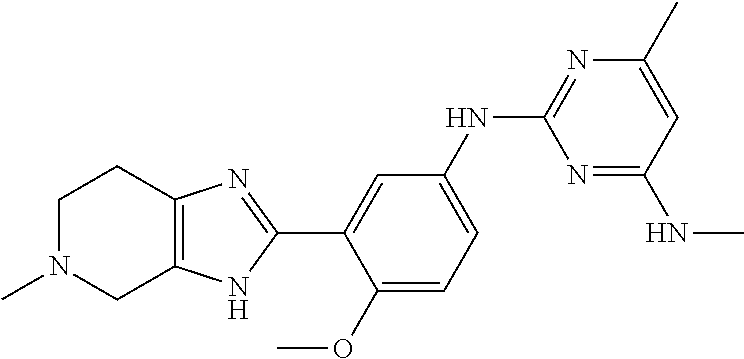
C1N(C)CC2=C(C1)N=C(C1=CC(NC3=NC(C)=CC(NC)=N3)=CC=C1OC)N2
